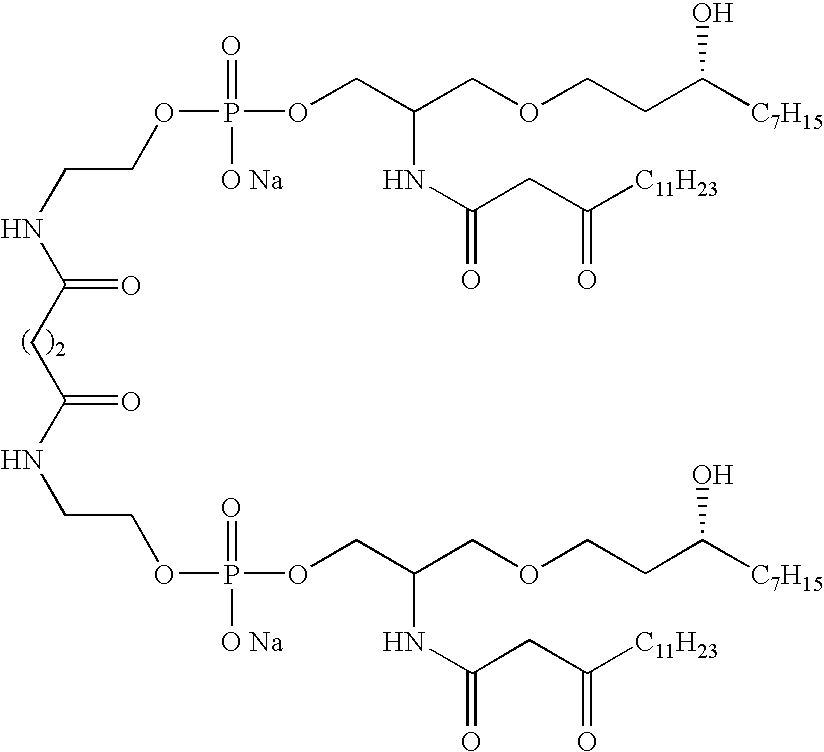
C(NC(CC(NCCOP([O Na])(=O)OCC(COCCC([C7H15])O)NC(=O)CC([C11H23])=O)=O)=O)COP(=O)([O Na])OCC(COCCC([C7H15])O)NC(CC([C11H23])=O)=O
